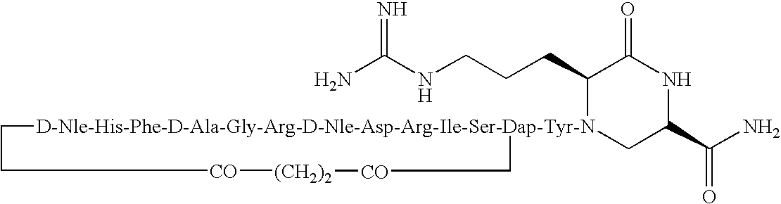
NC(NCCCC1[D-Nle-His-Phe-D-Ala-Gly-Arg-D-Nle-Asp-Arg-Ile-Ser-Dap-Tyr-N]2(CC(C(N)=O)NC1=O)CC[CO][(CH2)2][CO]C2)=N
